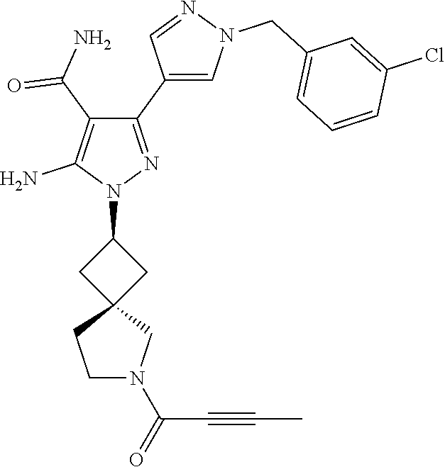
N1(C2CC3(C2)CCN(C(=O)C#CC)C3)N=C(C2=CN(CC3=CC=CC(Cl)=C3)N=C2)C(C(N)=O)=C1N
